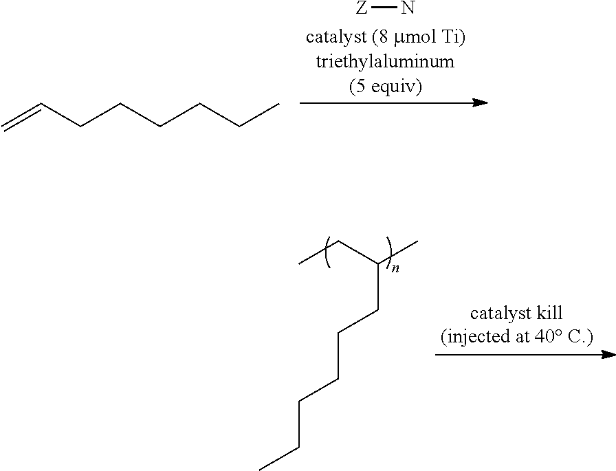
[Z]N.C=CCCCCCC.CCC(C)CCCCCC
